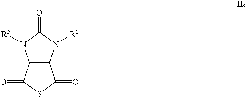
C12C(N([R5])C(=O)N1[R5])C(=O)SC2=O
